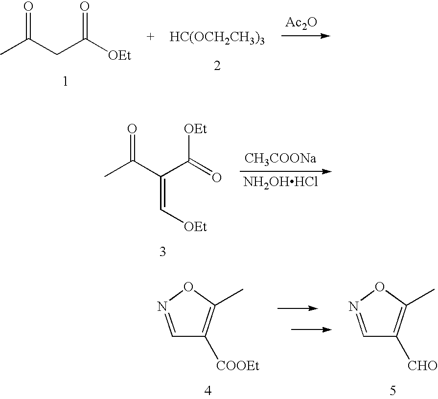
CC(CC([OEt])=O)=O.[HC(OCH2CH3)3].[Ac2O].CC(C(C(=O)[OEt])=C[OEt])=O.[CH3COONa].[NH2OHHCl].C1=NOC(C)=C1[COOEt].C1=NOC(C)=C1[CHO]
